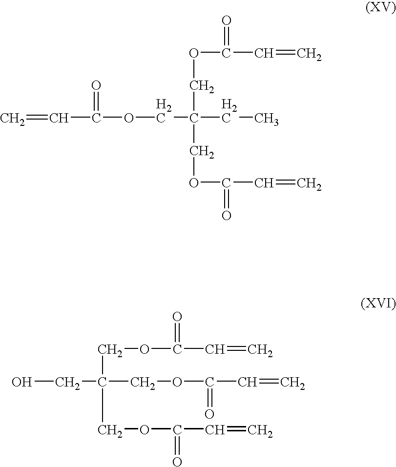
C=CC(=O)OCC(CC)(COC(C=C)=O)COC(C=C)=O.OCC(COC(C=C)=O)(COC(=O)C=C)COC(C=C)=O
